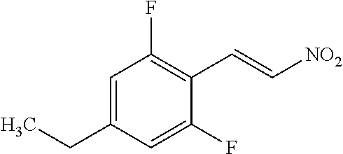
C1=C(CC)C=C(F)C(C=C[NO2])=C1F
